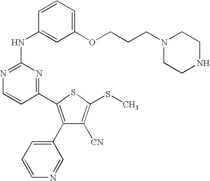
C1(C2=C(C3=CC=CN=C3)C([CN])=C(SC)S2)=NC(NC2=CC(OCCCN3CCNCC3)=CC=C2)=NC=C1
